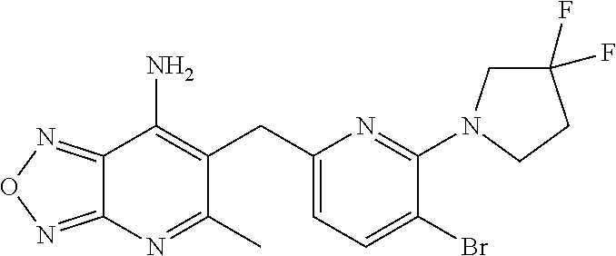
C12=NON=C1N=C(C)C(CC1=CC=C(Br)C(N3CC(F)(F)CC3)=N1)=C2N
